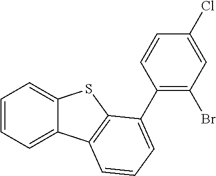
C1=CC=C2C(=C1)SC1=C2C=CC=C1C1=C(Br)C=C(Cl)C=C1
